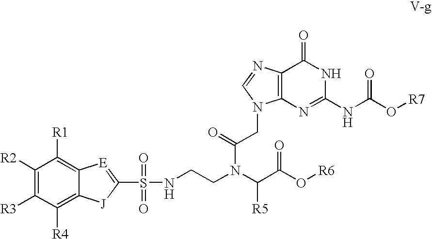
N(C(=O)CN1C2=C(N=C1)C(=O)NC(NC(O[R7])=O)=N2)(C(C(O[R6])=O)[R5])CCNS(=O)(C1=[E]C2=C([R1])C([R2])=C([R3])C([R4])=C2[J]1)=O
